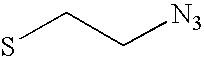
SCC[N3]
